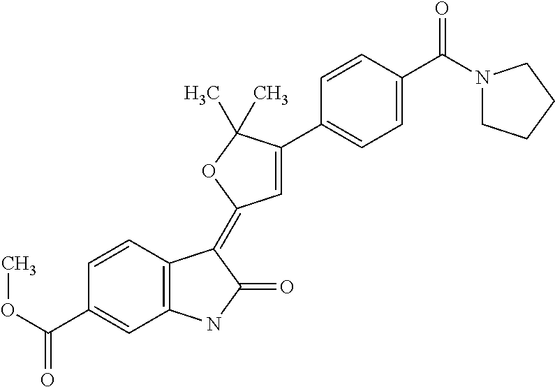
C1(C(OC)=O)=CC2=C(C=C1)C(=C1C=C(C3=CC=C(C(N4CCCC4)=O)C=C3)C(C)(C)O1)C(=O)N2
